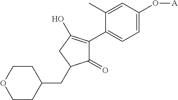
C1(CC2C(=O)C(C3=CC=C(O[A])C=C3C)=C(O)C2)CCOCC1
